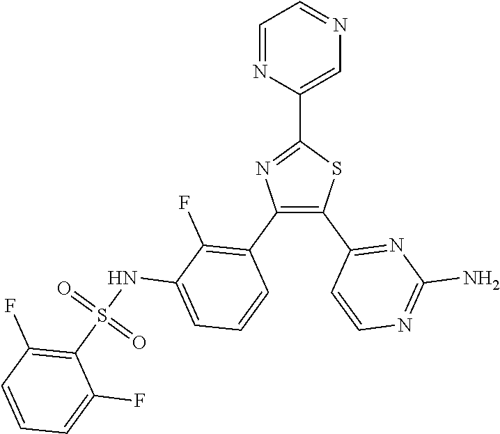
C1=C(C2=NC(C3=C(F)C(NS(C4=C(F)C=CC=C4F)(=O)=O)=CC=C3)=C(C3=NC(N)=NC=C3)S2)N=CC=N1
